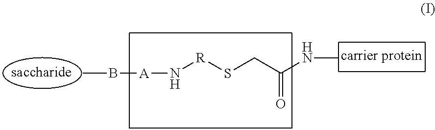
CB[A]N[R]SCC(=O)NC
